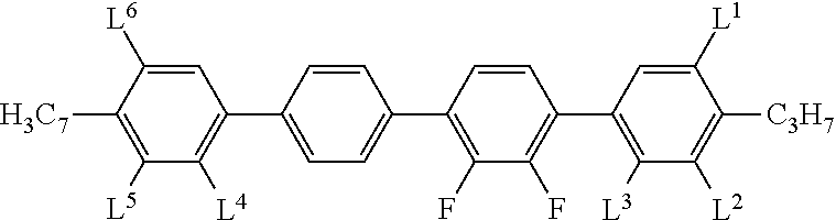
C1=C([L6])C([H3C7])=C([L5])C([L4])=C1C1=CC=C(C2=C(F)C(F)=C(C3=C([L3])C([L2])=C([C3H7])C([L1])=C3)C=C2)C=C1
